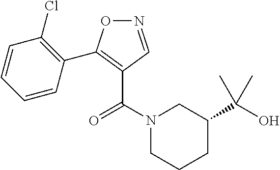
N1(C(=O)C2=C(C3=C(Cl)C=CC=C3)ON=C2)CCCC(C(O)(C)C)C1
